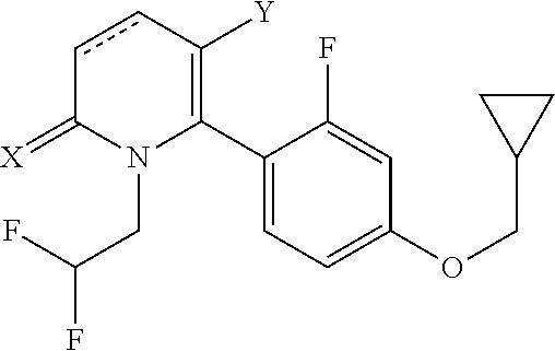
C1(C2=C([Y])ccC(=[X])N2CC(F)F)=CC=C(OCC2CC2)C=C1F
